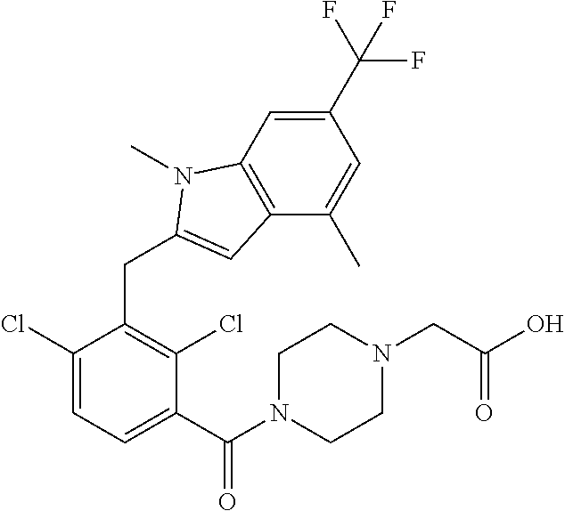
N1(C)C(CC2=C(Cl)C(C(N3CCN(CC(O)=O)CC3)=O)=CC=C2Cl)=CC2=C1C=C(C(F)(F)F)C=C2C
